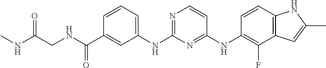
C(C1=CC(NC2=NC=CC(NC3=C(F)C4=C(C=C3)NC(C)=C4)=N2)=CC=C1)(NCC(NC)=O)=O
